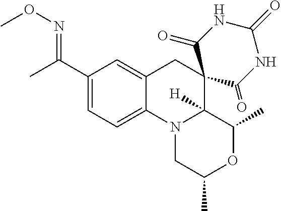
C1(C(C)=NOC)=CC=C2C(=C1)CC1(C3([H])N2CC(C)OC3C)C(=O)NC(=O)NC1=O
